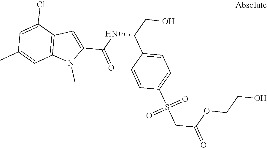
C1=C(Cl)C2=C(C=C1C)N(C)C(C(NC(C1=CC=C(S(CC(OCCO)=O)(=O)=O)C=C1)CO)=O)=C2
